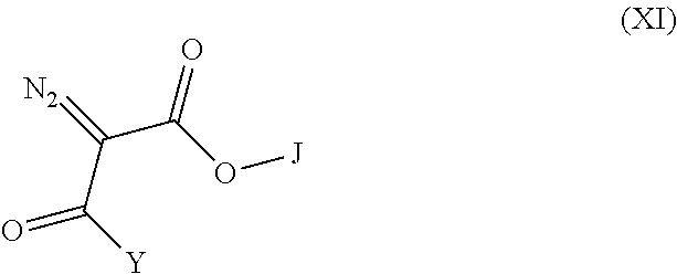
[N2]=C(C(O[J])=O)C([Y])=O
